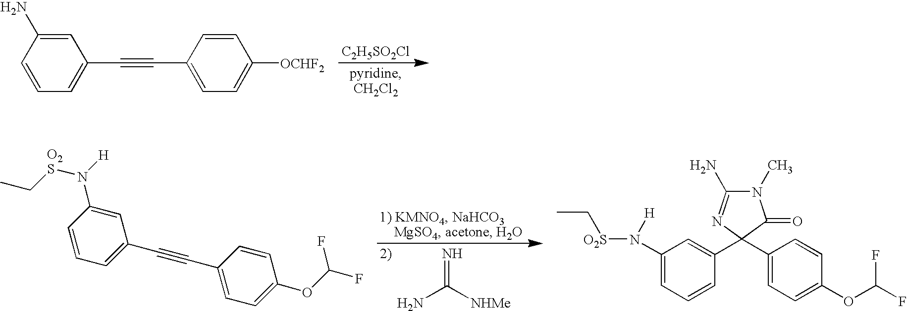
[C2H5SO2Cl].C1=C(C#CC2=CC=C([OCHF2])C=C2)C=C(N)C=C1.NC([NHMe])=N.C1=C(C#CC2=CC=C(OC(F)F)C=C2)C=C(N([H])[O2S]CC)C=C1.C1(N([O2S]CC)[H])=CC=CC(C2(C3=CC=C(OC(F)F)C=C3)C(=O)N(C)C(N)=N2)=C1
